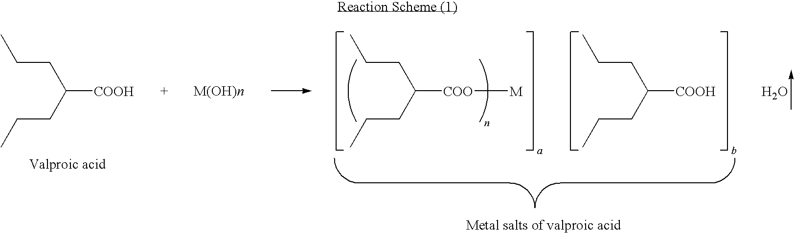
C(CC(CCC)[COOH])C.C(CC(CCC)[COO][M])C.C(CC(CCC)[COOH])C.O
